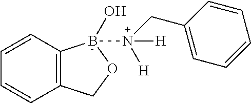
C12=C(C=CC=C1)B(O)(N(CC1=CC=CC=C1)([H])[H])OC2
